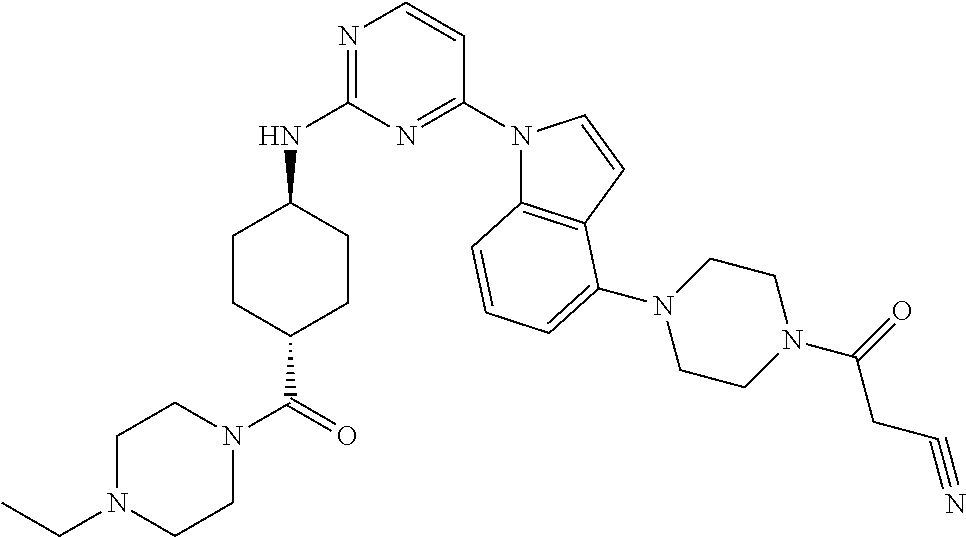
C1CC(C(=O)N2CCN(CC)CC2)CCC1NC1=NC=CC(N2C3=C(C=C2)C(N2CCN(C(=O)CC#N)CC2)=CC=C3)=N1
